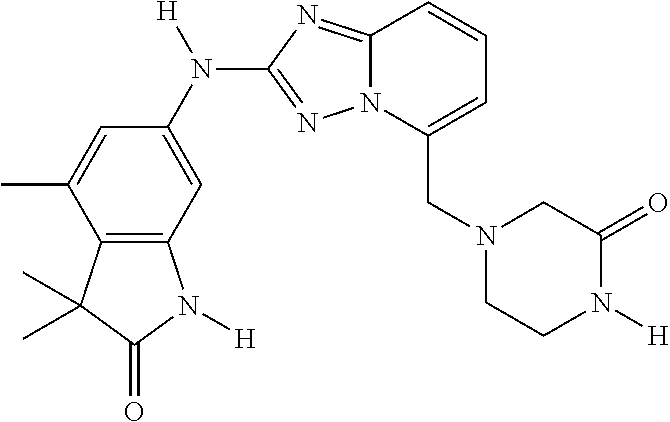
C12=C(C=C(N([H])C3=NN4C(=N3)C=CC=C4CN3CCN([H])C(=O)C3)C=C1C)N([H])C(=O)C2(C)C
